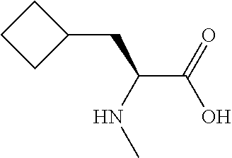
C(C(NC)CC1CCC1)(O)=O
